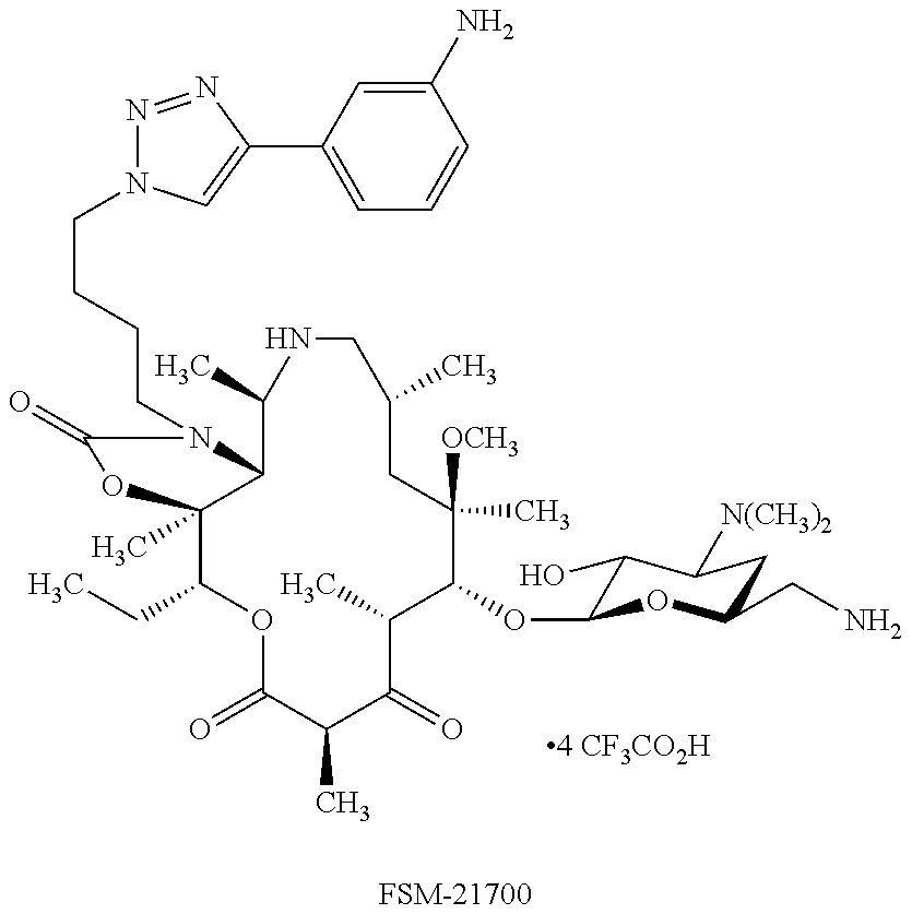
[FSM-21700].C1(CC)C2(C)C(N(CCCCN3N=NC(C4=CC=CC(N)=C4)=C3)C(=O)O2)C(C)NCC(C)CC([OCH3])(C)C(OC2C(O)C([N(CH3)2])CC(CN)O2)C(C)C(=O)C(C)C(=O)O1
